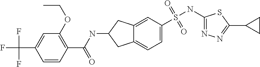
C1(NS(=O)(=O)C2=CC=C3C(=C2)CC(NC(C2=C(OCC)C=C(C(F)(F)F)C=C2)=O)C3)=NN=C(C2CC2)S1
